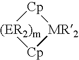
[Cp]1[MR2][Cp][(ER2)m]1
